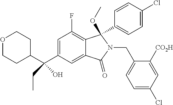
C1=C(C(C2CCOCC2)(O)CC)C=C2C(=C1F)C(OC)(C1=CC=C(Cl)C=C1)N(CC1=CC=C(Cl)C=C1[CO2H])C2=O
